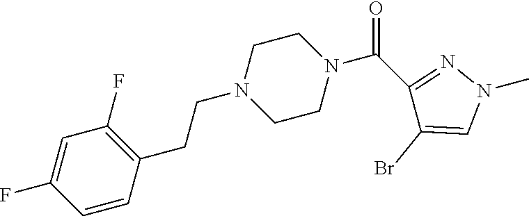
C1=C(F)C=CC(CCN2CCN(C(=O)C3=NN(C)C=C3Br)CC2)=C1F
